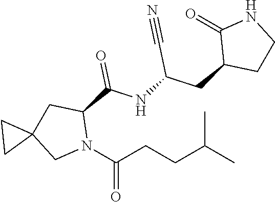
CC(CCC(N1C(C(NC(CC2CCNC2=O)C#N)=O)CC2(C1)CC2)=O)C
